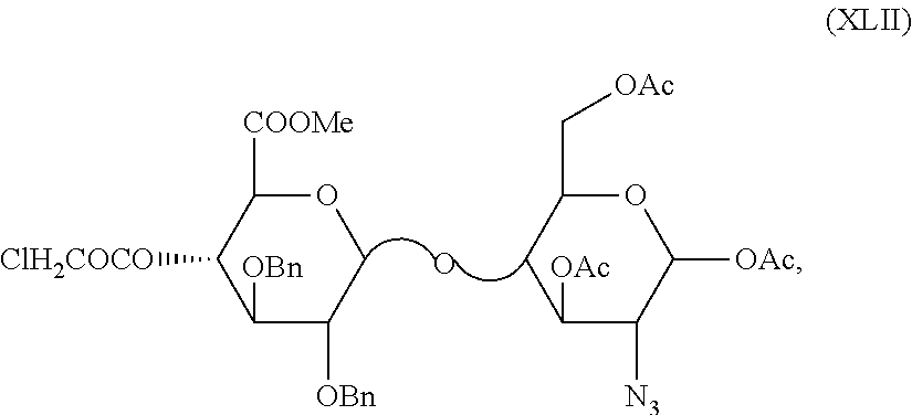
C1([OBn])C([OBn])COC([COOMe])C1[ClH2COCO].O.C1([OAc])C([N3])C([OAc])OC(C[OAc])C1
